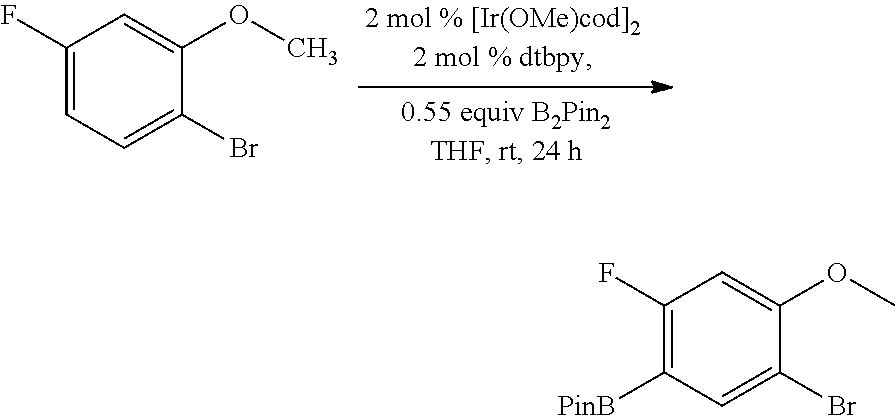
C1(F)=CC=C(Br)C(OC)=C1.C1(F)=C([PinB])C=C(Br)C(OC)=C1
